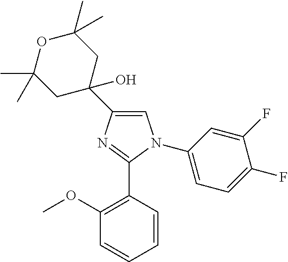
C1=C(C2(O)CC(C)(C)OC(C)(C)C2)N=C(C2=C(OC)C=CC=C2)N1C1=CC=C(F)C(F)=C1
